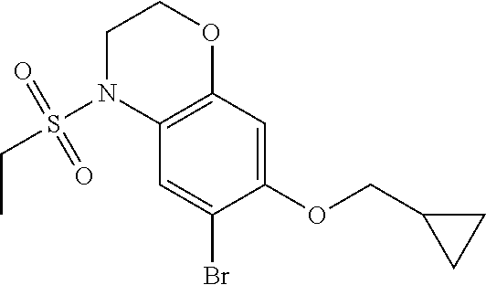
N1(S(CC)(=O)=O)C2=C(OCC1)C=C(OCC1CC1)C(Br)=C2
